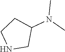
N1CC(N(C)C)CC1
